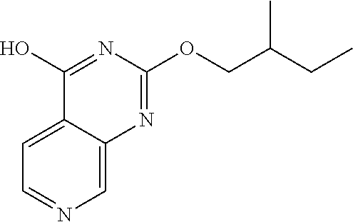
C1=NC=C2C(=C1)C(O)=NC(OCC(CC)C)=N2
